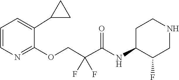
C1=C(C2CC2)C(OCC(F)(C(=O)NC2C(F)CNCC2)F)=NC=C1
